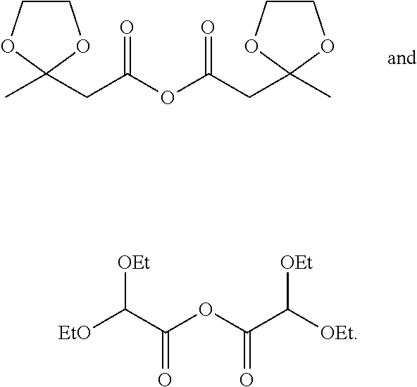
C1COC(C)(CC(OC(CC2(C)OCCO2)=O)=O)O1.[EtO]C(C(OC(C([OEt])[OEt])=O)=O)[OEt]
